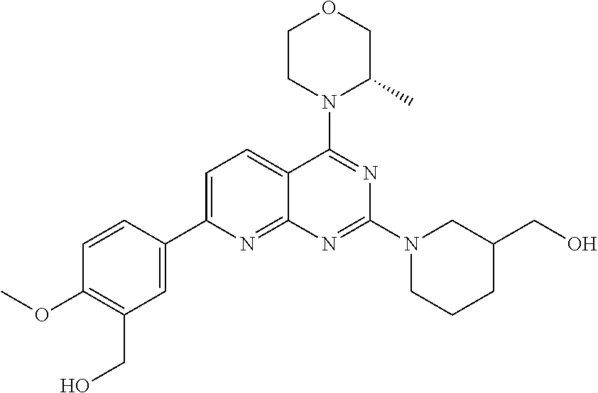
C1=C(C2=CC(CO)=C(OC)C=C2)N=C2C(=C1)C(N1C(C)COCC1)=NC(N1CC(CO)CCC1)=N2
